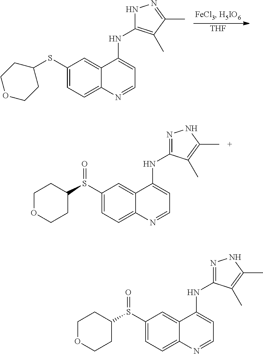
C1=C(SC2CCOCC2)C=C2C(=C1)N=CC=C2NC1=C(C)C(C)=NN1.[THF].C1=C(S(C2CCOCC2)=O)C=C2C(=C1)N=CC=C2NC1=NNC(C)=C1C.C1=C(S(C2CCOCC2)=O)C=C2C(=C1)N=CC=C2NC1=NNC(C)=C1C
